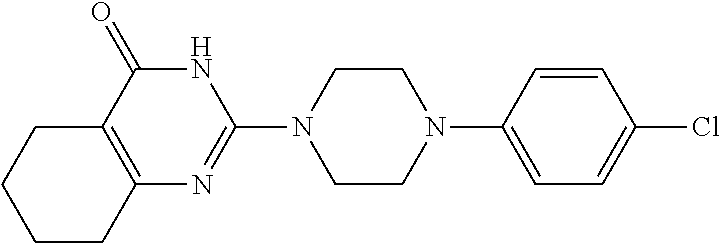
C12=C(CCCC1)N=C(N1CCN(C3=CC=C(Cl)C=C3)CC1)NC2=O
